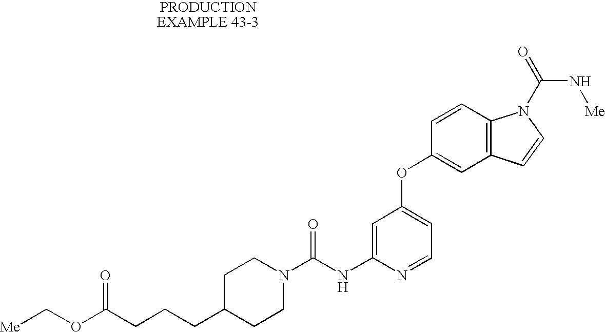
C1=C(NC(N2CCC(CCCC(OC[Me])=O)CC2)=O)N=CC=C1OC1=CC2=C(C=C1)N(C(=O)N[Me])C=C2
